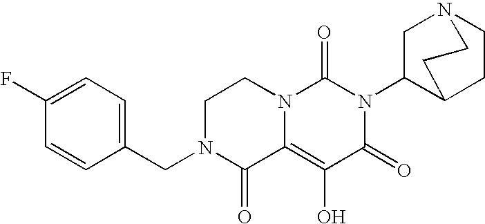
C1(F)=CC=C(CN2C(=O)C3=C(O)C(=O)N(C4C5CCN(C4)CC5)C(=O)N3CC2)C=C1
